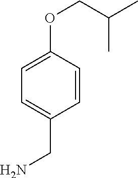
C1(OCC(C)C)=CC=C(CN)C=C1
